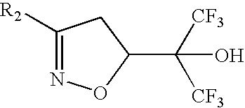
C1([R2])=NOC(C([CF3])([CF3])O)C1
